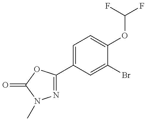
N1=C(C2=CC=C(OC(F)F)C(Br)=C2)OC(=O)N1C
